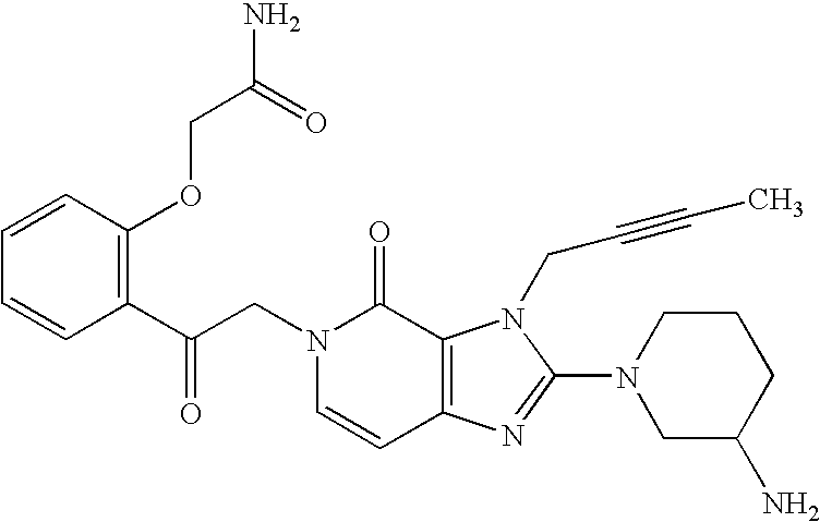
C(N1C=CC2=C(C1=O)N(CC#CC)C(N1CC(N)CCC1)=N2)C(C1=C(OCC(N)=O)C=CC=C1)=O
